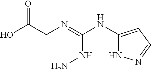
N(=C(NC1=CC=NN1)NN)CC(O)=O
